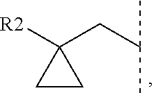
C1(CC(C)C)([R2])CC1
